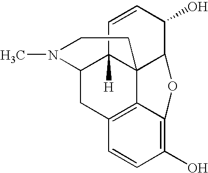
C1=CC(O)C2C34C1([H])C(CC1=C3C(=C(O)C=C1)O2)N(C)CC4
